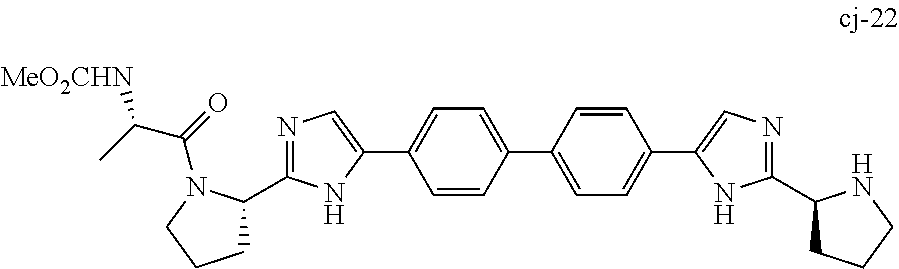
N1=C(C2CCCN2C(=O)C(C)[MeO2CHN])NC(C2=CC=C(C3=CC=C(C4=CN=C(C5CCCN5)N4)C=C3)C=C2)=C1
